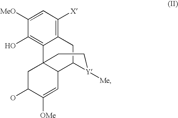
C12=C([X])C=C([MeO])C(O)=C1C13C(C(C2)[Y]([Me])CC1)C=C([OMe])C(O)C3
